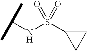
C1(S(NC(C)C)(=O)=O)CC1
